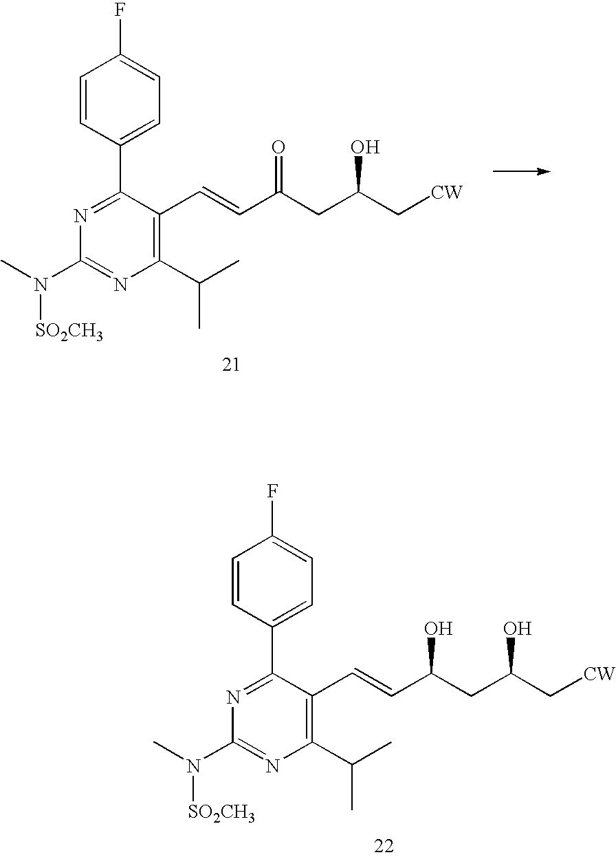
C1=CC(C2=NC(N(C)[SO2CH3])=NC(C(C)C)=C2C=CC(CC(C[CW])O)O)=CC=C1F.C1=CC(C2=NC(N(C)[SO2CH3])=NC(C(C)C)=C2C=CC(CC(C[CW])O)=O)=CC=C1F
